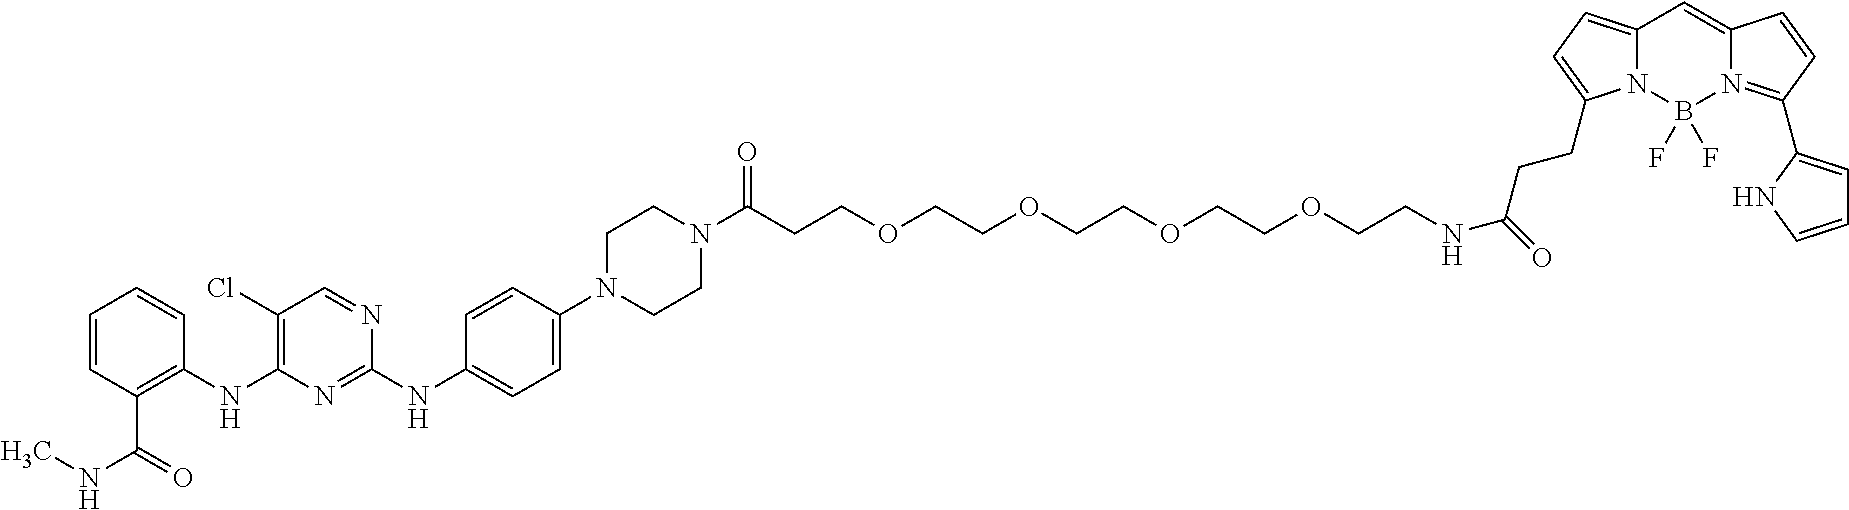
N(C1=C(Cl)C=NC(NC2=CC=C(N3CCN(C(CCOCCOCCOCCOCCNC(=O)CCC4=CC=C5N4B(F)(F)N4=C(C6=CC=CN6)C=CC4=C5)=O)CC3)C=C2)=N1)C1=C(C(=O)NC)C=CC=C1
